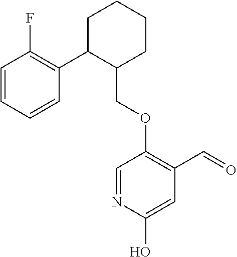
C1C(C2=C(F)C=CC=C2)C(COC2=C(C=O)C=C(O)N=C2)CCC1
